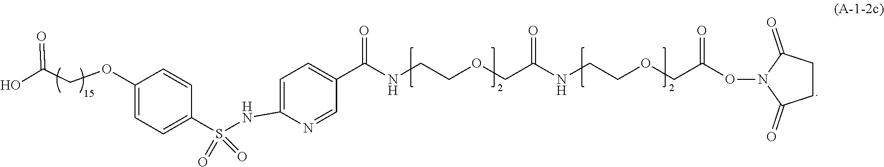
C1(NS(C2=CC=C(OCC(O)=O)C=C2)(=O)=O)=CC=C(C(NCCOCC(NCCOCC(ON2C(=O)CCC2=O)=O)=O)=O)C=N1
